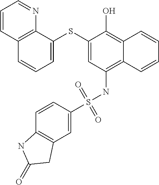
C1=C(SC2=CC=CC3=C2N=CC=C3)C(O)=C2C(=C1NS(C1=CC3=C(C=C1)NC(=O)C3)(=O)=O)C=CC=C2
